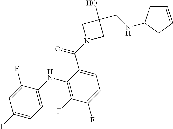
C1(I)=CC=C(NC2=C(F)C(F)=CC=C2C(N2CC(CNC3CC=CC3)(O)C2)=O)C(F)=C1
